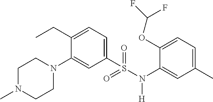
N1(C2=CC(S(N([H])C3=CC(C)=CC=C3OC(F)F)(=O)=O)=CC=C2CC)CCN(C)CC1
